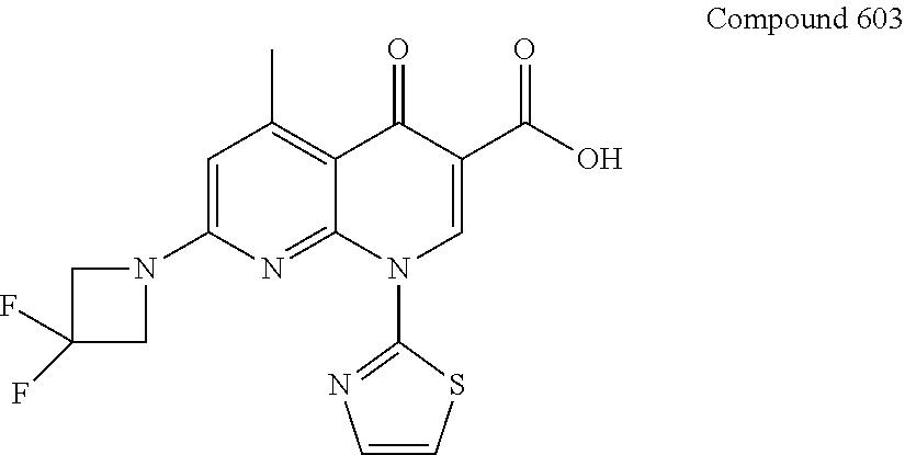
C1=C(N2CC(F)(F)C2)N=C2C(=C1C)C(=O)C(C(O)=O)=CN2C1=NC=CS1
